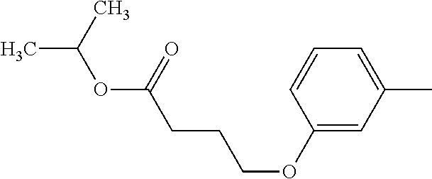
C1(OCCCC(=O)OC(C)C)=CC(C)=CC=C1
